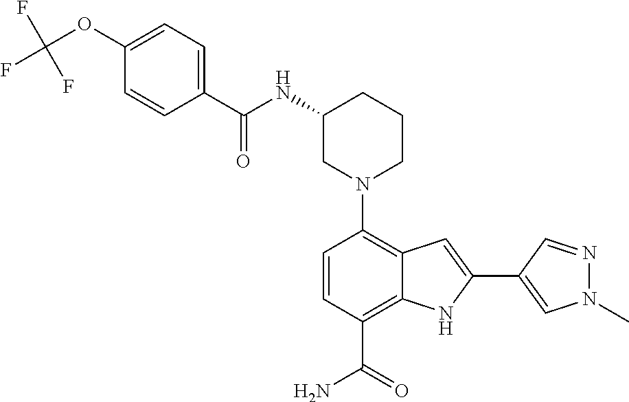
N1(C2=C3C(=C(C(=O)N)C=C2)NC(C2=CN(C)N=C2)=C3)CCCC(NC(C2=CC=C(OC(F)(F)F)C=C2)=O)C1
